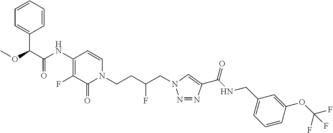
C1=CC=CC(C(C(NC2=C(F)C(=O)N(CCC(CN3N=NC(C(NCC4=CC=CC(OC(F)(F)F)=C4)=O)=C3)F)C=C2)=O)OC)=C1
